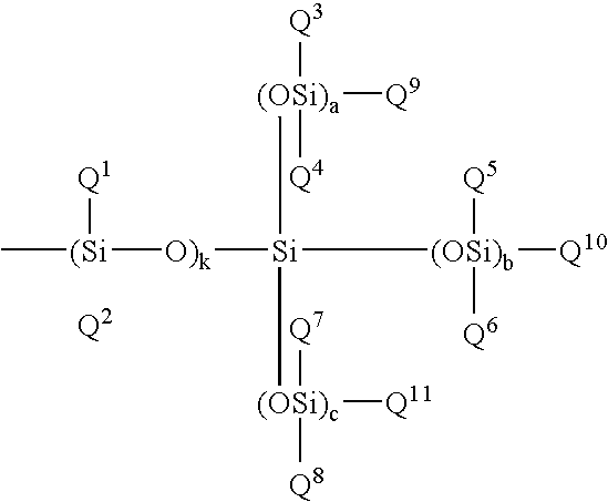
[O)k]([Si]([(OSi)b]([Q10])([Q5])[Q6])([(OSi)a]([Q9])([Q4])[Q3])[(OSi)c]([Q11])([Q7])[Q8])[(Si]([Q1])C.[Q2]
